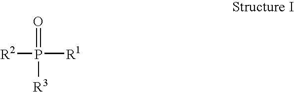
[R2]P([R1])(=O)[R3]
